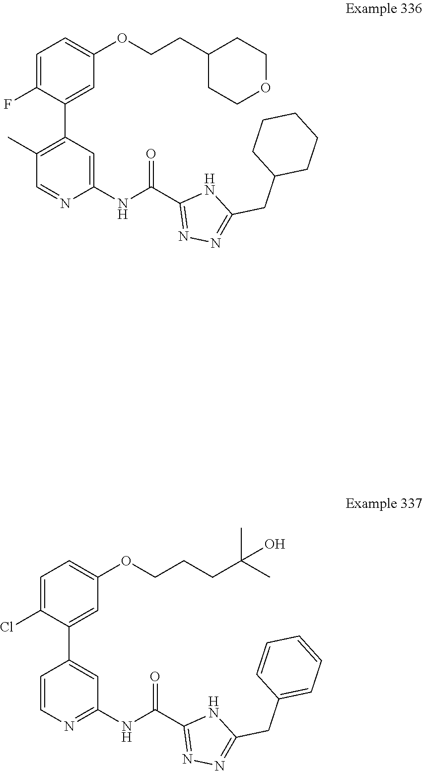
C1(C)=C(C2=CC(OCCC3CCOCC3)=CC=C2F)C=C(NC(=O)C2=NN=C(CC3CCCCC3)N2)N=C1.C1=CN=C(NC(=O)C2=NN=C(CC3=CC=CC=C3)N2)C=C1C1=CC(OCCCC(C)(C)O)=CC=C1Cl
